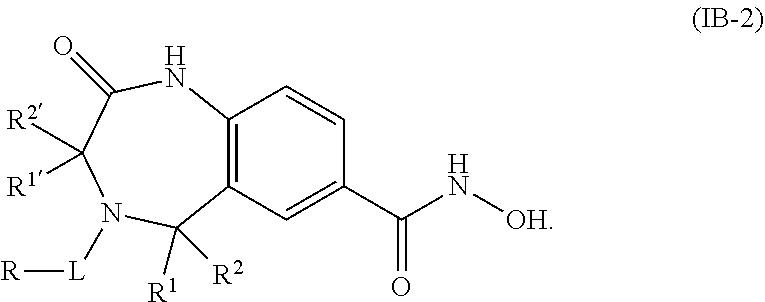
C12=C(C=C(C(N[OH])=O)C=C1)C([R1])([R2])N([L][R])C([R2])([R1])C(=O)N2
